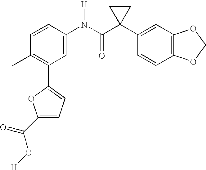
C1=C(N(C(C2(C3=CC4=C(C=C3)OCO4)CC2)=O)[H])C=CC(C)=C1C1=CC=C(C(O[H])=O)O1
